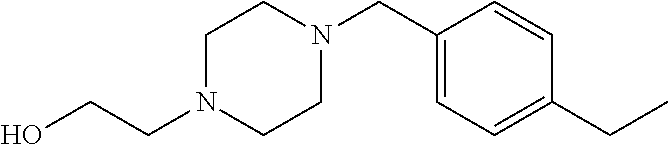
N1(CC2=CC=C(CC)C=C2)CCN(CCO)CC1
